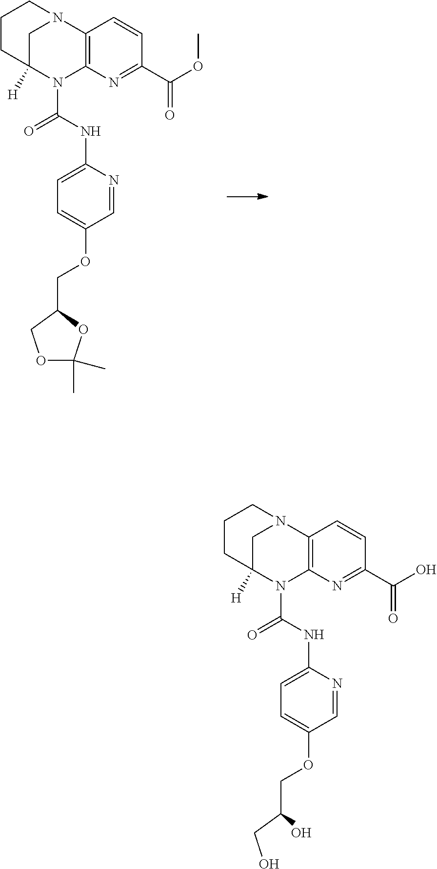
C12=C(N3CC([H])(N1C(NC1=CC=C(OCC4OC(C)(C)OC4)C=N1)=O)CCC3)C=CC(C(OC)=O)=N2.C12=C(N3CC([H])(N1C(NC1=CC=C(OCC(O)CO)C=N1)=O)CCC3)C=CC(C(O)=O)=N2
